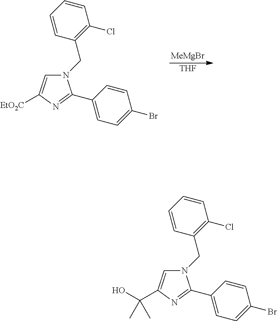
[MeMgBr].[THF].N1(CC2=C(Cl)C=CC=C2)C=C([EtO2C])N=C1C1=CC=C(Br)C=C1.N1(CC2=C(Cl)C=CC=C2)C=C(C(O)(C)C)N=C1C1=CC=C(Br)C=C1
